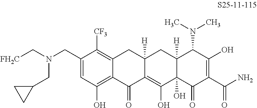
C1(CN(CC2CC2)C[FH2C])=CC(O)=C2C(=C1[CF3])CC1([H])C(=C(O)C3(O)C([H])(C1)C(N(C)C)C(O)=C(C(N)=O)C3=O)C2=O
